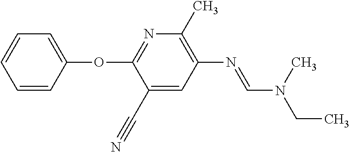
N1=C(OC2=CC=CC=C2)C(C#N)=CC(N=CN(C)CC)=C1C
